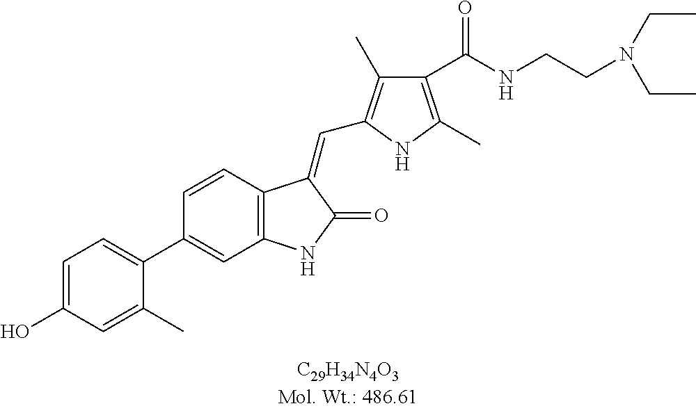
C1=CC2=C(C=C1C1=CC=C(O)C=C1C)NC(=O)C2=CC1=C(C)C(C(NCCN(CC)CC)=O)=C(C)N1
